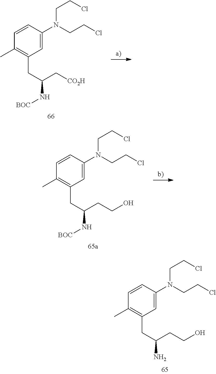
C1=CC(C)=C(CC(CCO)N)C=C1N(CCCl)CCCl.C1=CC(C)=C(CC(C[CO2H])N[BOC])C=C1N(CCCl)CCCl.C1=CC(C)=C(CC(CCO)N[BOC])C=C1N(CCCl)CCCl
